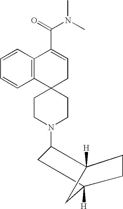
C12(CCN(C3CC4([H])CCC3([H])C4)CC1)CC=C(C(N(C)C)=O)C1=C2C=CC=C1
